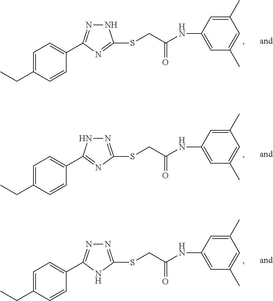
C1=C(CC)C=CC(C2=NNC(SCC(NC3=CC(C)=CC(C)=C3)=O)=N2)=C1.C1=C(CC)C=CC(C2=NC(SCC(NC3=CC(C)=CC(C)=C3)=O)=NN2)=C1.C1=C(CC)C=CC(C2=NN=C(SCC(NC3=CC(C)=CC(C)=C3)=O)N2)=C1
